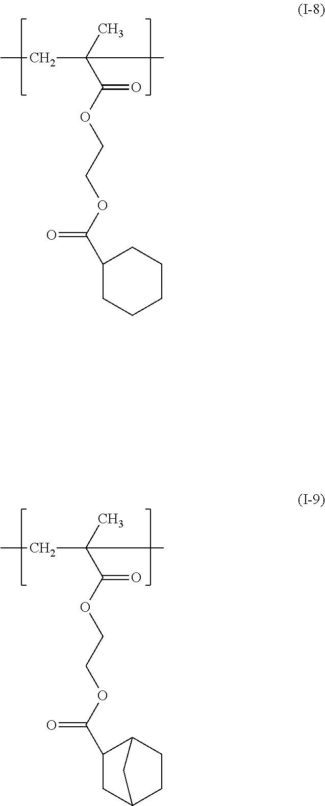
C(C)(C)(C(OCCOC(=O)C1CCCCC1)=O)CC.C(C)(C)(C(OCCOC(=O)C1CC2CCC1C2)=O)CC
